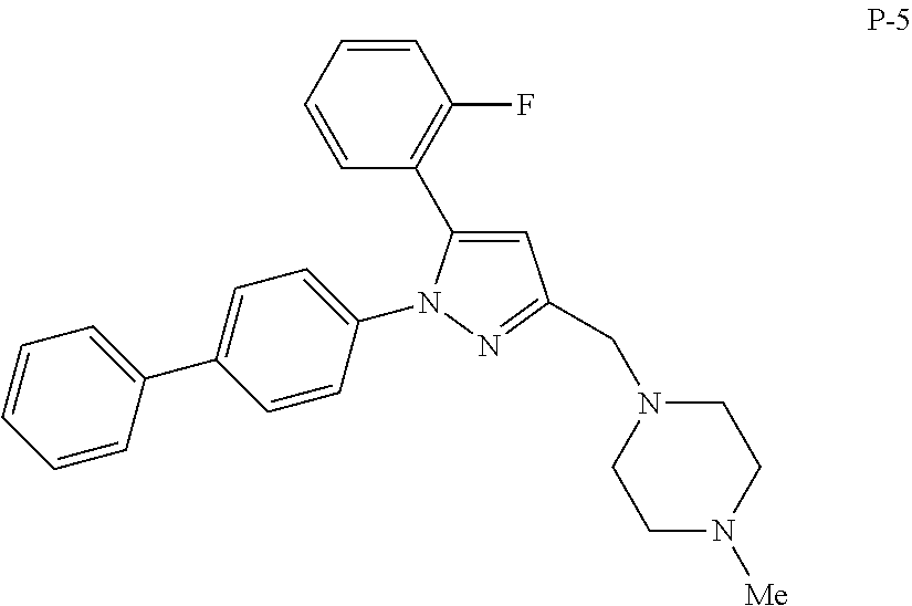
C1=C(C2=C(F)C=CC=C2)N(C2=CC=C(C3=CC=CC=C3)C=C2)N=C1CN1CCN([Me])CC1
